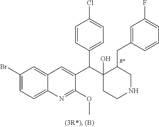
C1(Br)=CC=C2C(=C1)C=C(C(C1(O)CCNCC1CC1=CC(F)=CC=C1)C1=CC=C(Cl)C=C1)C(OC)=N2
